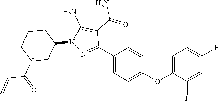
N1(C2CN(C(C=C)=O)CCC2)N=C(C2=CC=C(OC3=CC=C(F)C=C3F)C=C2)C(C(N)=O)=C1N
